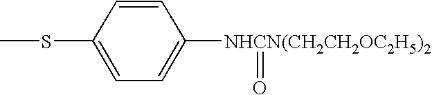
C1=CC(SC)=CC=C1[NHCN(CH2CH2OC2H5)2]=O
